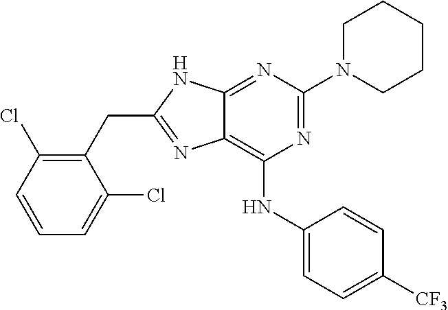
N1=C(N2CCCCC2)N=C2C(=C1NC1=CC=C([CF3])C=C1)N=C(CC1=C(Cl)C=CC=C1Cl)N2
